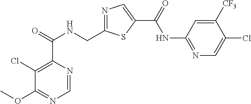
C1=NC(C(=O)NCC2=NC=C(C(=O)NC3=NC=C(Cl)C([CF3])=C3)S2)=C(Cl)C(OC)=N1
